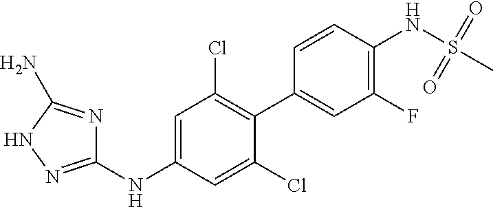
C1=C(NC2=NNC(N)=N2)C=C(Cl)C(C2=CC(F)=C(NS(C)(=O)=O)C=C2)=C1Cl
